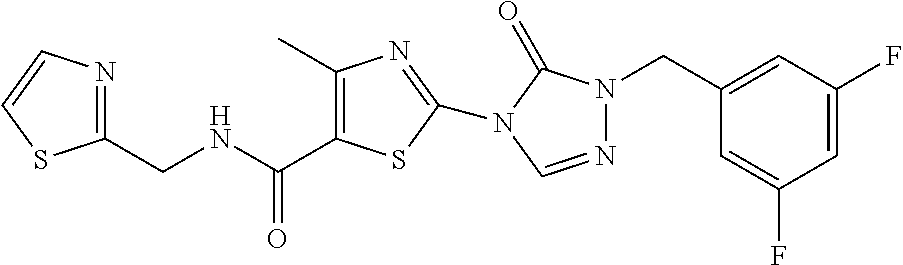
C1(CNC(=O)C2=C(C)N=C(N3C(=O)N(CC4=CC(F)=CC(F)=C4)N=C3)S2)=NC=CS1
